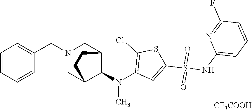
C1(N(C2C3CN(CC4=CC=CC=C4)CC2CC3)C)=C(Cl)SC(S(NC2=CC=CC(F)=N2)(=O)=O)=C1.[CF3COOH]
